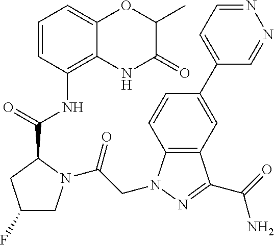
C1(F)CN(C(CN2C3=C(C=C(C4=CC=NN=C4)C=C3)C(C(=O)N)=N2)=O)C(C(=O)NC2=C3C(=CC=C2)OC(C)C(=O)N3)C1
